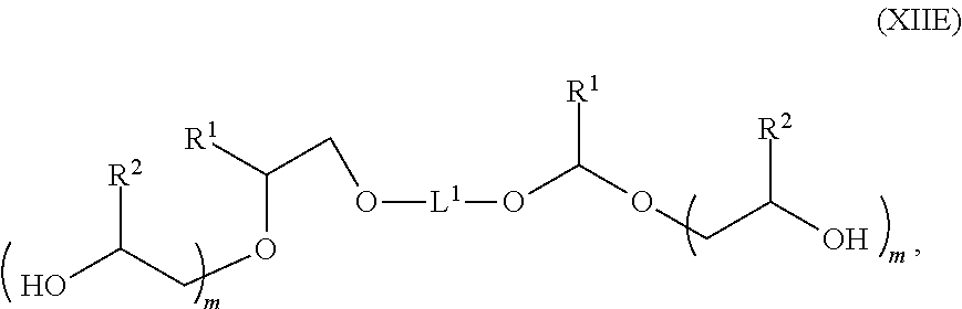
O([L1]OC(OCC([R2])O)[R1])CC([R1])OCC([R2])O
